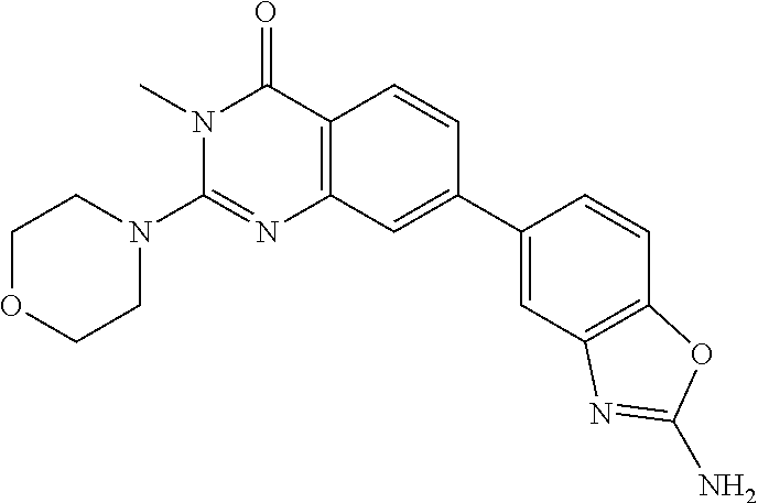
C12=C(C=CC(C3=CC4=C(C=C3)OC(N)=N4)=C1)C(=O)N(C)C(N1CCOCC1)=N2
